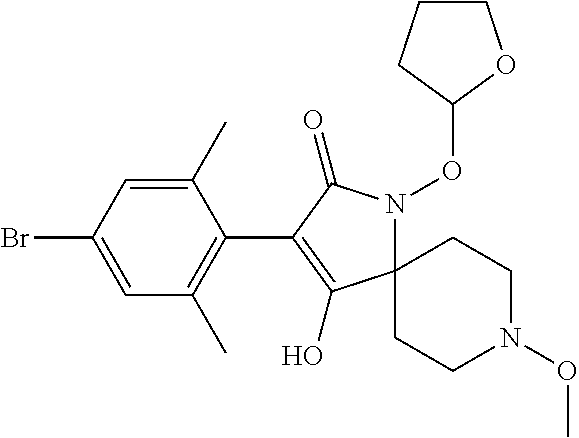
C1(C)=CC(Br)=CC(C)=C1C1=C(O)C2(N(OC3OCCC3)C1=O)CCN(OC)CC2
